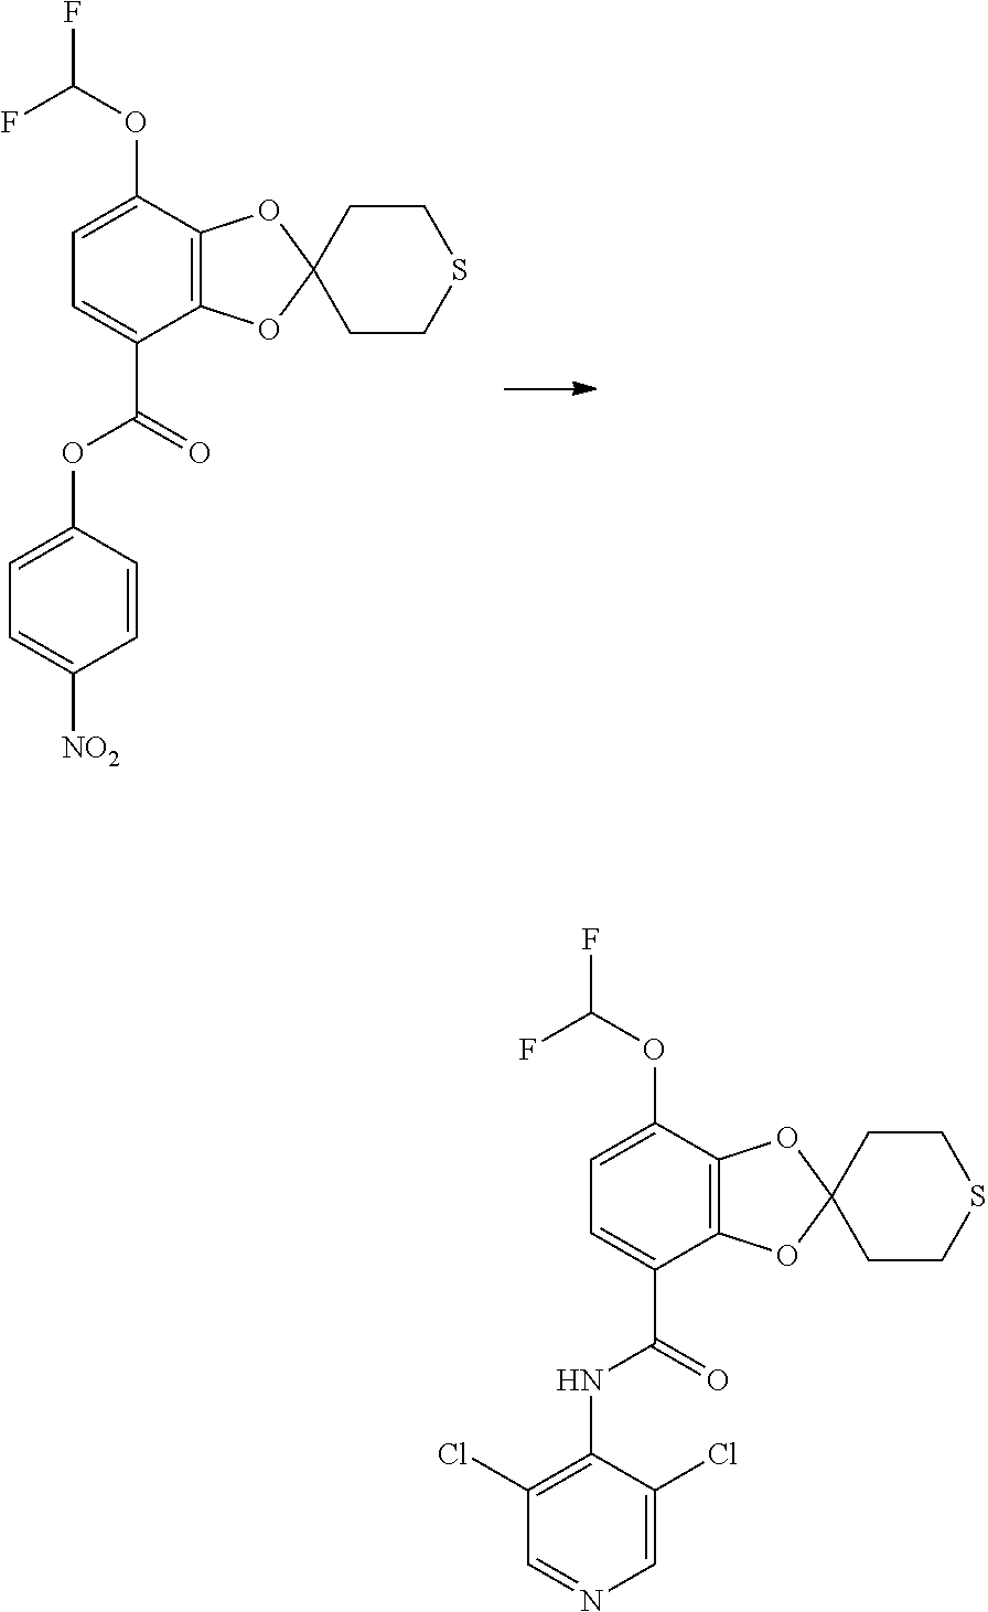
C1=C(OC(F)F)C2=C(C(C(OC3=CC=C([NO2])C=C3)=O)=C1)OC1(O2)CCSCC1.C1=C(OC(F)F)C2=C(C(C(NC3=C(Cl)C=NC=C3Cl)=O)=C1)OC1(O2)CCSCC1
